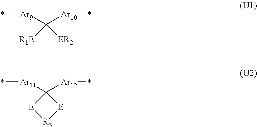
*[Ar9]C([Ar10]*)([ER2])[R1E].*[Ar11]C1([Ar12]*)[E][R3][E]1
